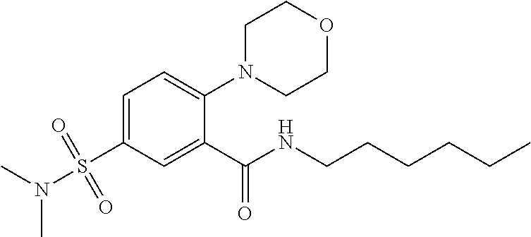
C1=C(S(N(C)C)(=O)=O)C=C(C(=O)NCCCCCC)C(N2CCOCC2)=C1
